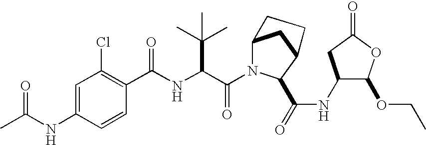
C1=CC(NC(C)=O)=CC(Cl)=C1C(NC(C(N1C2CC(C1C(=O)NC1C(OCC)OC(=O)C1)CC2)=O)C(C)(C)C)=O
